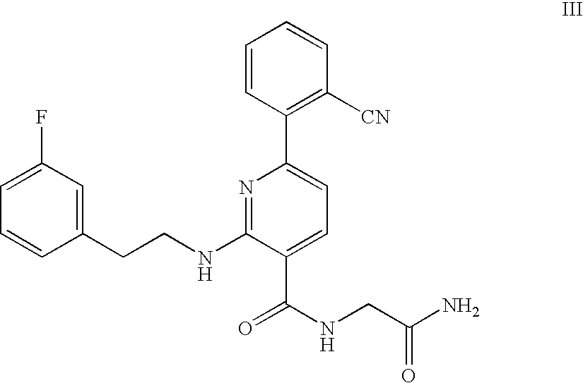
C1=C(F)C=C(CCNC2=NC(C3=C([CN])C=CC=C3)=CC=C2C(NCC(N)=O)=O)C=C1
